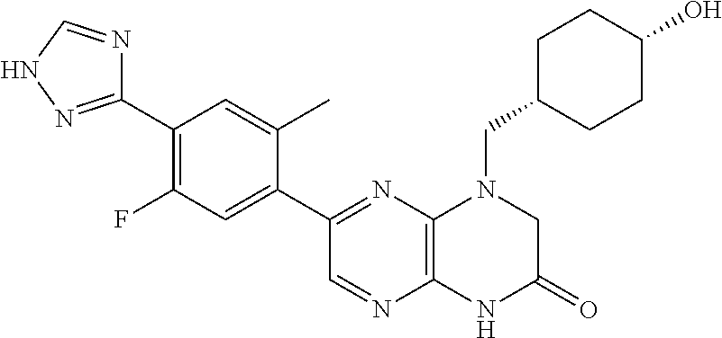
C1(C2=NC3=C(N=C2)NC(=O)CN3CC2CCC(O)CC2)=CC(F)=C(C2=NNC=N2)C=C1C
